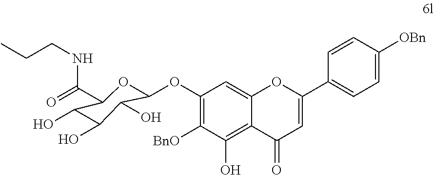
C1(OC2OC(C(=O)NCCC)C(O)C(O)C2O)=C([BnO])C(O)=C2C(=C1)OC(C1=CC=C([OBn])C=C1)=CC2=O
